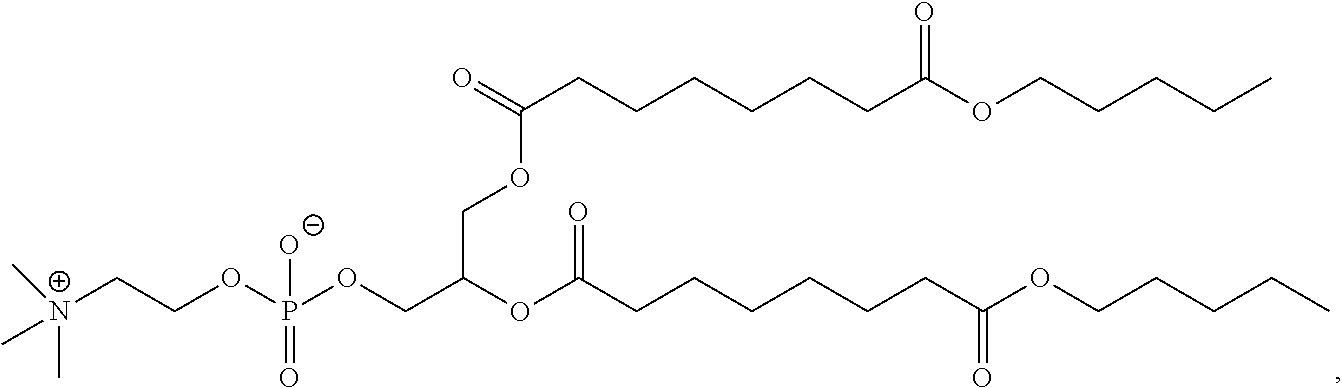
[N+](C)(C)(CCOP(OCC(OC(CCCCCCC(OCCCCC)=O)=O)COC(CCCCCCC(OCCCCC)=O)=O)([O-])=O)C
